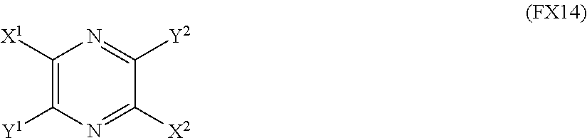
C1([X1])=C([Y1])N=C([X2])C([Y2])=N1
